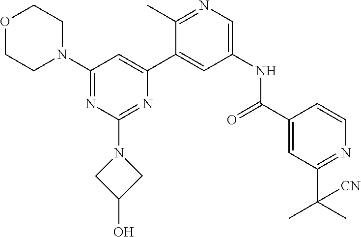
O1CCN(C2=NC(N3CC(O)C3)=NC(C3=CC(NC(C4=CC(C(C)(C)[CN])=NC=C4)=O)=CN=C3C)=C2)CC1
